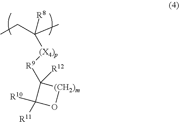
CCC(C)([R8])[(X4)p][R9]C1([R12])C([R10])([R11])O[(CH2)m]1
